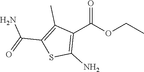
C1(C(OCC)=O)=C(N)SC(C(=O)N)=C1C
